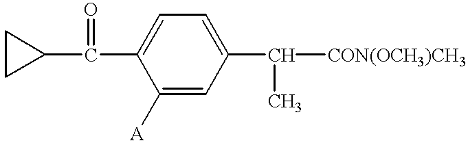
C1([A])=CC(C(C)[CON(OCH3)CH3])=CC=C1C(=O)C1CC1
